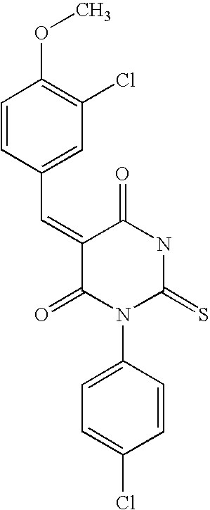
O=C1C(=CC2=CC(Cl)=C(OC)C=C2)C(=O)N(C2=CC=C(Cl)C=C2)C(=S)N1
